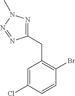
C1=C(Cl)C=CC(Br)=C1CC1=NN(C)N=N1
